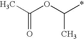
C(OC(*)C)(C)=O
